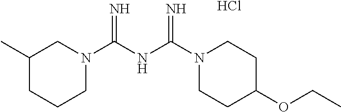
C1(C)CCCN(C(NC(N2CCC(OCC)CC2)=N)=N)C1.Cl
